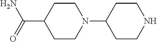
C1CN(C2CCNCC2)CCC1C(=O)N
